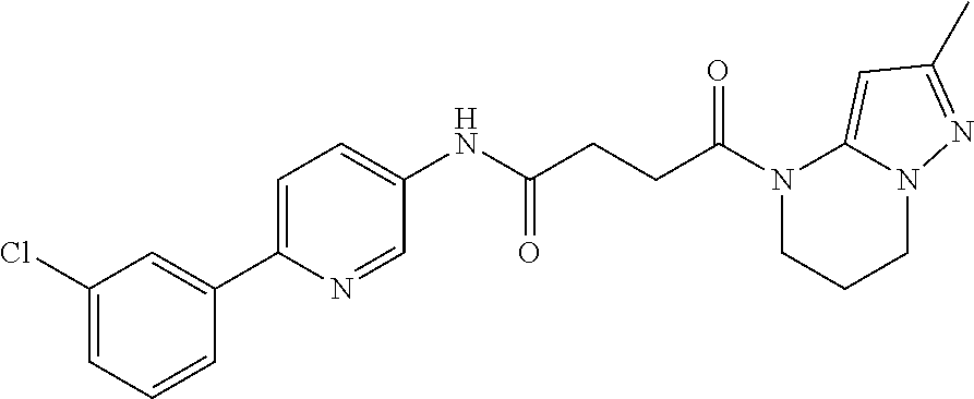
N1(C(=O)CCC(=O)NC2=CC=C(C3=CC(Cl)=CC=C3)N=C2)CCCN2C1=CC(C)=N2
